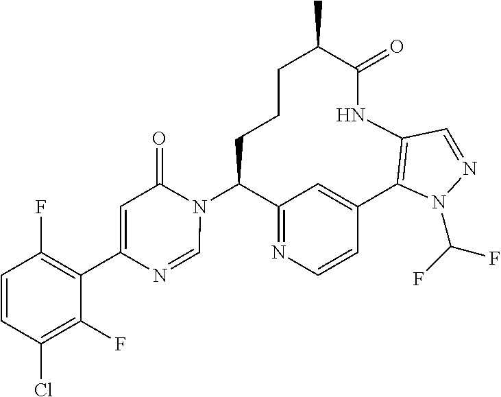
C12=NC=CC(=C1)C1=C(NC(=O)C(C)CCCC2N2C(=O)C=C(C3=C(F)C=CC(Cl)=C3F)N=C2)C=NN1C(F)F
